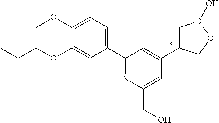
C1(C2=NC(CO)=CC(C3CB(O)OC3)=C2)=CC=C(OC)C(OCCC)=C1
